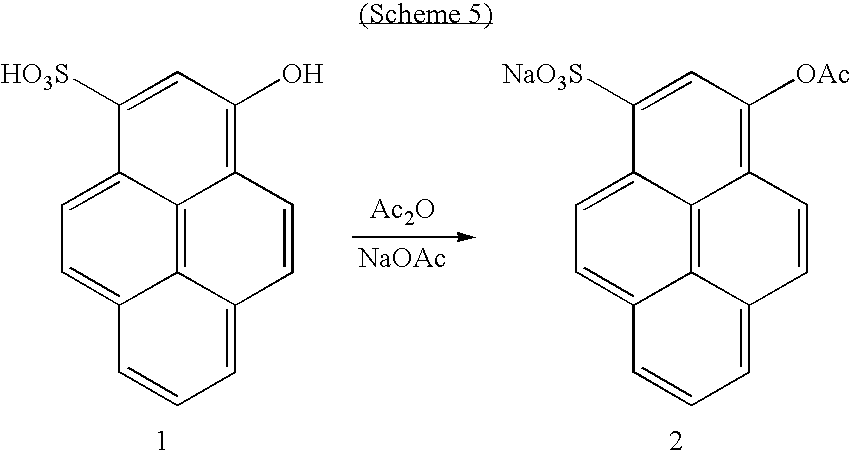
C1([HO3S])=CC(O)=C2C3=C4C(=CC=C13)C=CC=C4C=C2.[Ac2O].[NaOAc].C1([NaO3S])=CC([OAc])=C2C3=C4C(=CC=C13)C=CC=C4C=C2
